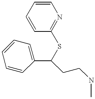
C1=CC=CC(SC(C2=CC=CC=C2)CCNC)=N1
